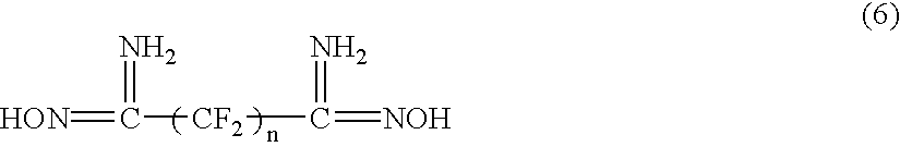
[HON]=C([CF2]C(=[NOH])=N)=N
